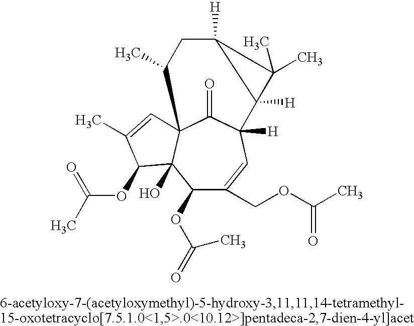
C1(OC(=O)C)C(COC(C)=O)=CC2([H])C(=O)C3(C1(O)C(OC(C)=O)C(C)=C3)C(C)CC1([H])C2([H])C(C)(C)C1
